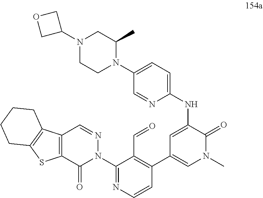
N(C1=CC(C2=C(C=O)C(N3N=CC4=C(C3=O)SC3=C4CCCC3)=NC=C2)=CN(C)C1=O)C1=CC=C(N2C(C)CN(C3COC3)CC2)C=N1
